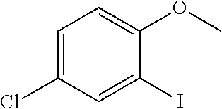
C1=C(Cl)C=C(I)C(OC)=C1
